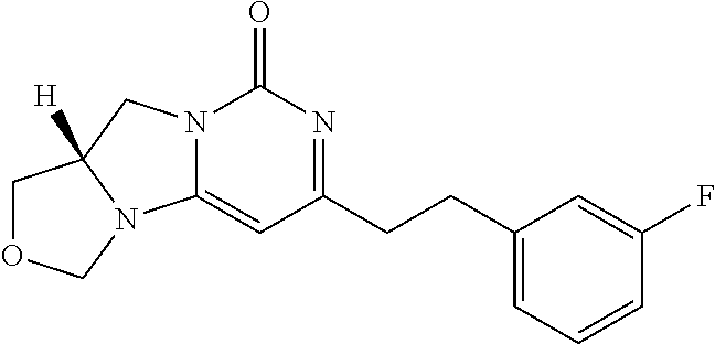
N12C(=CC(CCC3=CC=CC(F)=C3)=NC1=O)N1C([H])(C2)COC1
